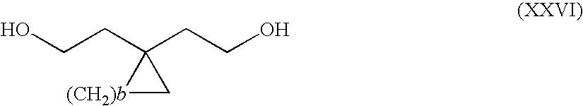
[(CH2)b]1CC1(CCO)CCO
